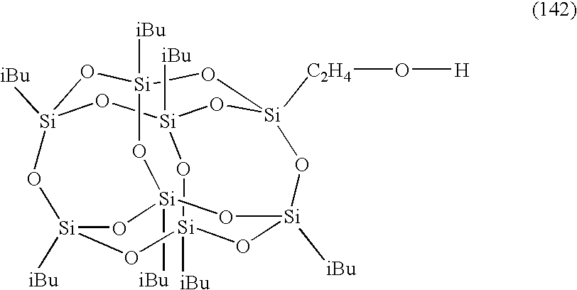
[Si]12([iBu])O[Si]3([iBu])O[Si]4([C2H4]O[H])O[Si]([iBu])(O1)O[Si]1([iBu])O[Si]([iBu])(O[Si]([iBu])(O3)O[Si]([iBu])(O1)O2)O4
